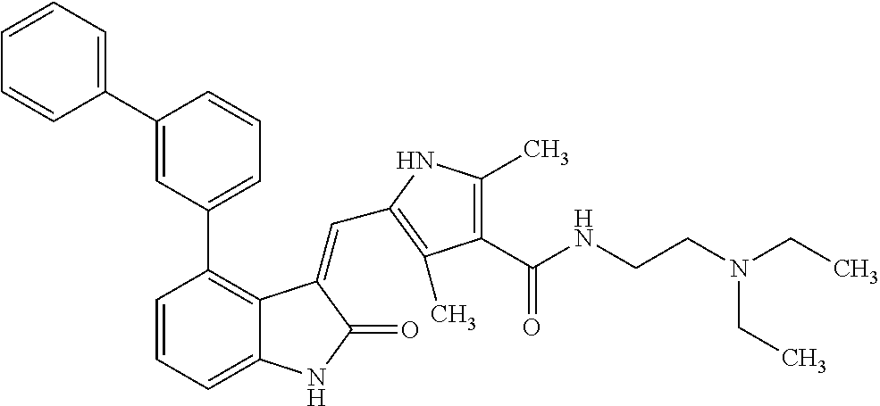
C1=CC=C2C(=C1C1=CC=CC(C3=CC=CC=C3)=C1)C(=CC1=C(C)C(C(NCCN(CC)CC)=O)=C(C)N1)C(=O)N2
